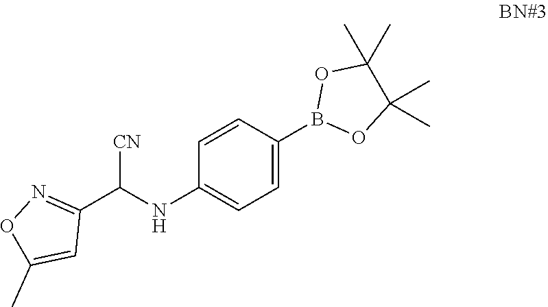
C1=C(B2OC(C)(C)C(C)(C)O2)C=CC(NC(C2=NOC(C)=C2)[CN])=C1
